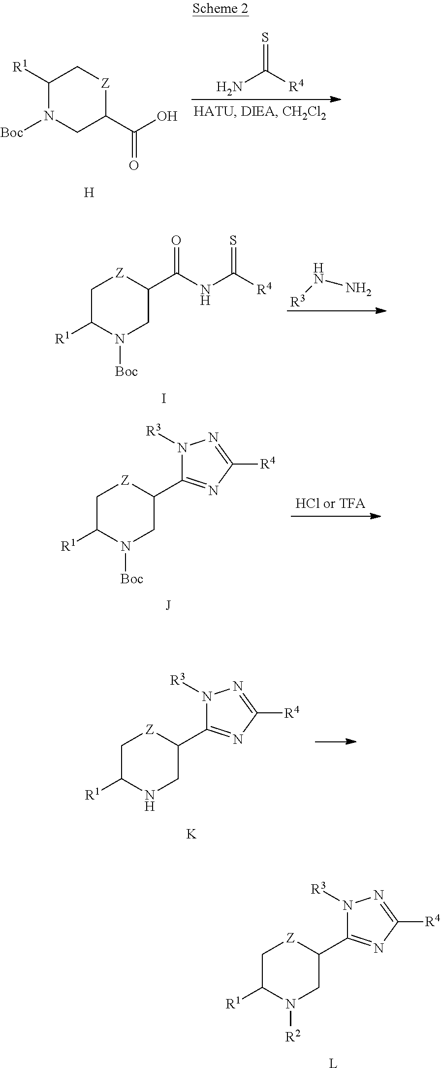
C1([R1])N([Boc])CC(C(O)=O)[Z]C1.[H].NC([R4])=S.C1C([R1])N([R2])CC(C2=NC([R4])=NN2[R3])[Z]1.[L].C1C([R1])N([Boc])CC(C(NC([R4])=S)=O)[Z]1.I.[R3]NN.C1C([R1])N([Boc])CC(C2=NC([R4])=NN2[R3])[Z]1.[J].C1C([R1])NCC(C2=NC([R4])=NN2[R3])[Z]1.[K]
